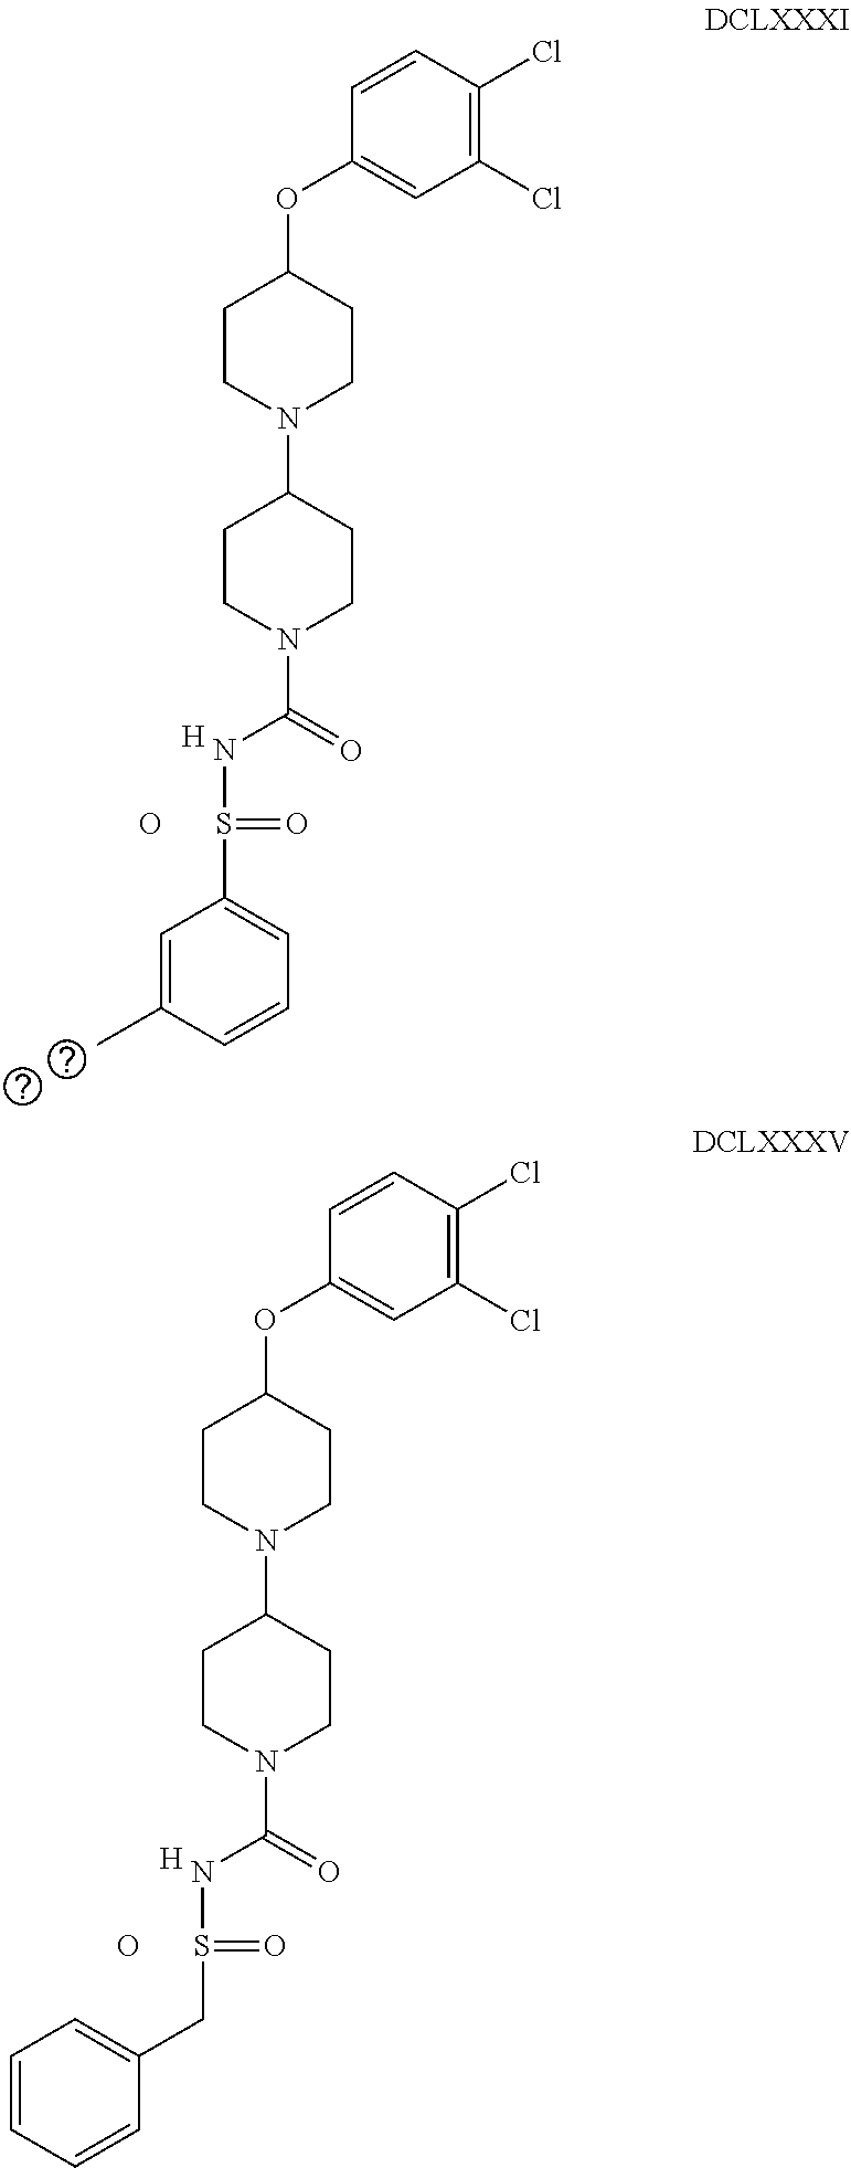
C1(Cl)=C(Cl)C=CC(OC2CCN(C3CCN(C(=O)NS(=O)CC4=CC=CC=C4)CC3)CC2)=C1.O.[H].C1(Cl)=C(Cl)C=CC(OC2CCN(C3CCN(C(=O)NS(=O)C4=CC=CC(C)=C4)CC3)CC2)=C1.O.[H]
